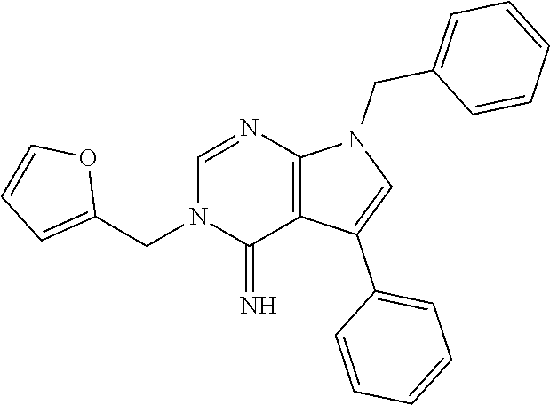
C(C1=CC=CO1)N1C(=N)C2=C(N=C1)N(CC1=CC=CC=C1)C=C2C1=CC=CC=C1
